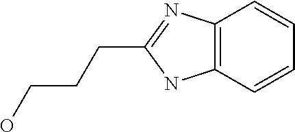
C12=C(C=CC=C1)NC(CCCO)=N2
